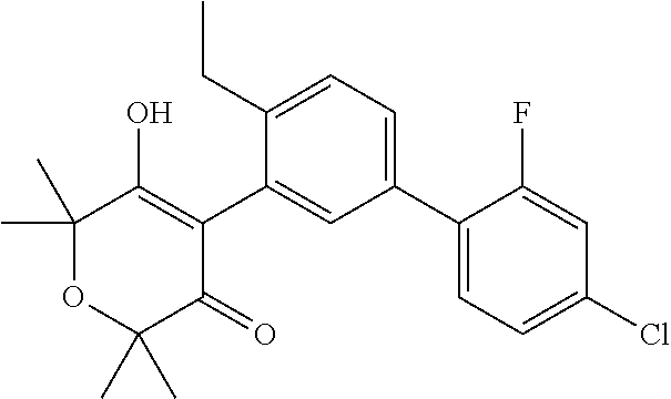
C1=C(C2=C(O)C(C)(C)OC(C)(C)C2=O)C(CC)=CC=C1C1=CC=C(Cl)C=C1F
